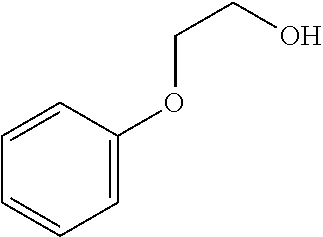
OCCOC1=CC=CC=C1
